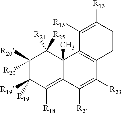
C1([R20])([R20])C([R19])([R19])C([R18])=C2C(C)(C1([R24])[R25])C1=C(C([R23])=C2[R21])CCC([R13])=C1[R15]
